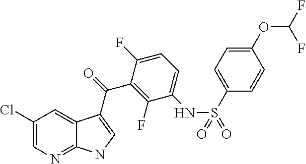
C1(Cl)=CN=C2C(=C1)C(C(=O)C1=C(F)C(NS(=O)(C3=CC=C(OC(F)F)C=C3)=O)=CC=C1F)=CN2
